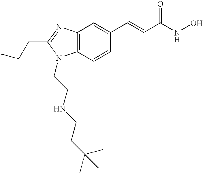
C12=C(C=CC(C=CC(=O)NO)=C1)N(CCNCCC(C)(C)C)C(CCC)=N2
